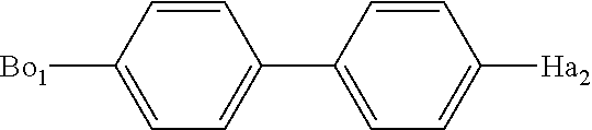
C1=C([Bo1])C=CC(C2=CC=C([Ha2])C=C2)=C1
